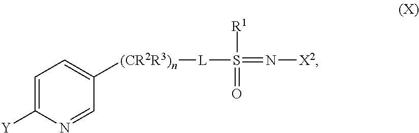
C1=C([Y])N=CC([(CR2R3)n][L]S(=N[X2])([R1])=O)=C1
